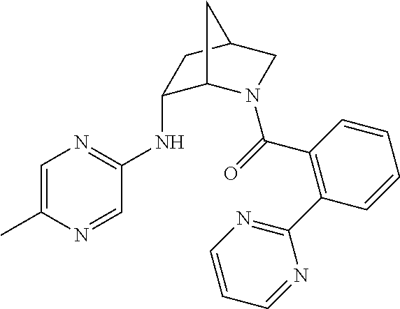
C1=C(C)N=CC(NC2C3N(C(=O)C4=C(C5=NC=CC=N5)C=CC=C4)CC(C2)C3)=N1
